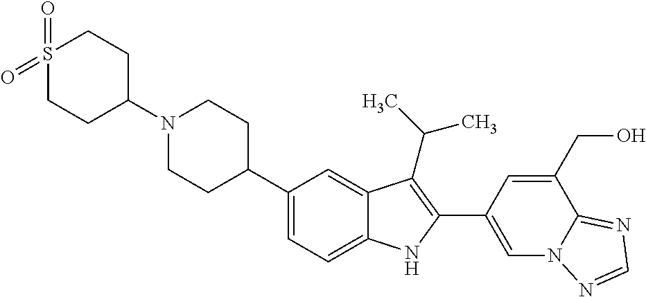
N1(C2CCS(=O)(=O)CC2)CCC(C2=CC=C3C(=C2)C(C(C)C)=C(C2=CN4C(=NC=N4)C(CO)=C2)N3)CC1
